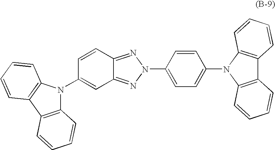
C12=NN(C3=CC=C(N4C5=C(C6=C4C=CC=C6)C=CC=C5)C=C3)N=C1C=C(N1C3=C(C4=C1C=CC=C4)C=CC=C3)C=C2
